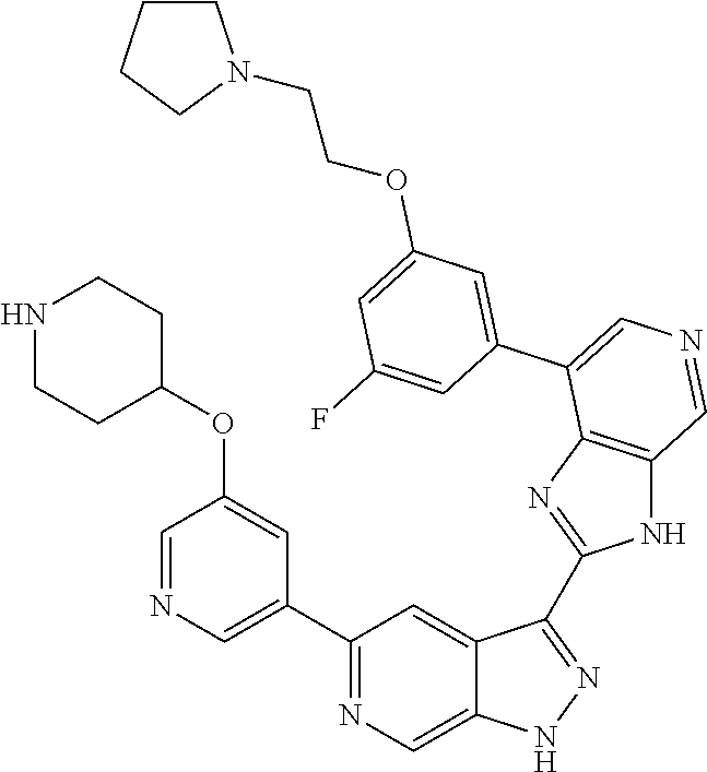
C1(C2=CN=CC(OC3CCNCC3)=C2)=NC=C2C(=C1)C(C1=NC3=C(N1)C=NC=C3C1=CC(OCCN3CCCC3)=CC(F)=C1)=NN2
